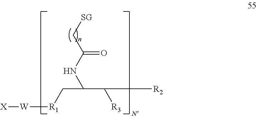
[W]([R1]CC(C([R3])[R2])NC(C[SG])=O)[X]
